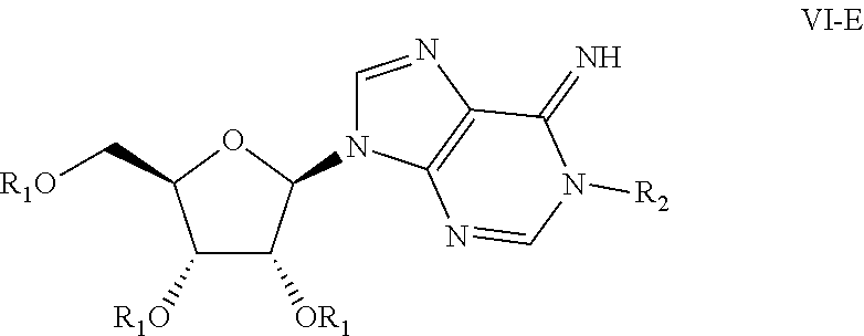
C(C1C([R1O])C([OR1])C(N2C=NC3=C2N=CN([R2])C3=N)O1)[R1O]
